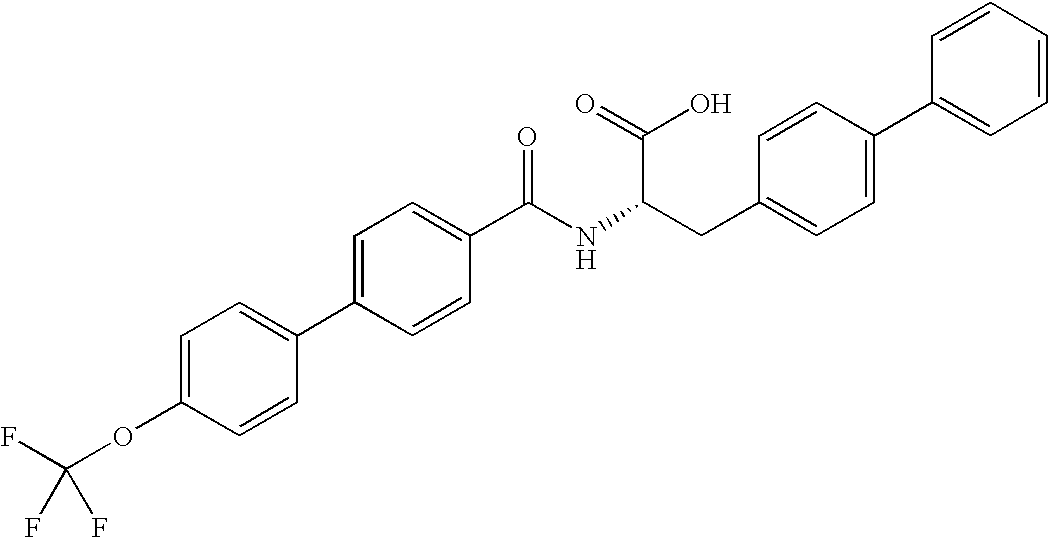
C1=C(OC(F)(F)F)C=CC(C2=CC=C(C(=O)NC(CC3=CC=C(C4=CC=CC=C4)C=C3)C(O)=O)C=C2)=C1
